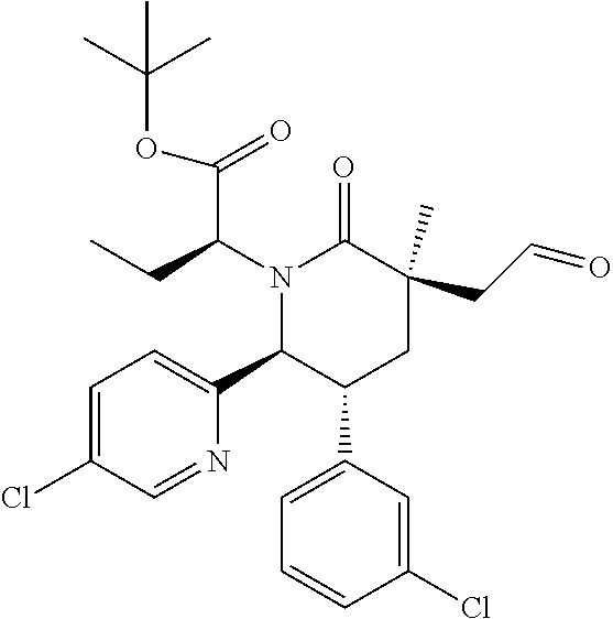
N1(C(CC)C(OC(C)(C)C)=O)C(C2=CC=C(Cl)C=N2)C(C2=CC=CC(Cl)=C2)CC(C)(CC=O)C1=O
